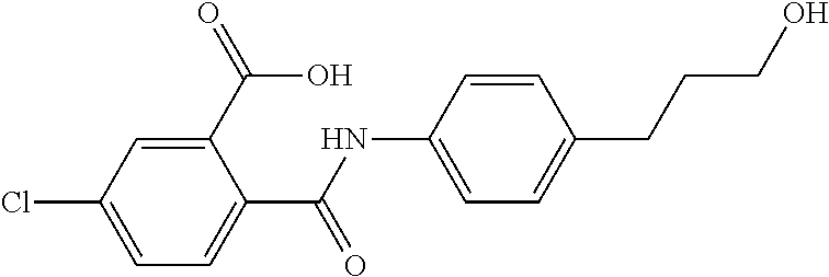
C1(NC(C2=CC=C(Cl)C=C2C(O)=O)=O)=CC=C(CCCO)C=C1
